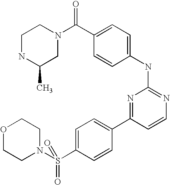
C1NC(C)CN(C(C2=CC=C(NC3=NC=CC(C4=CC=C(S(N5CCOCC5)(=O)=O)C=C4)=N3)C=C2)=O)C1
